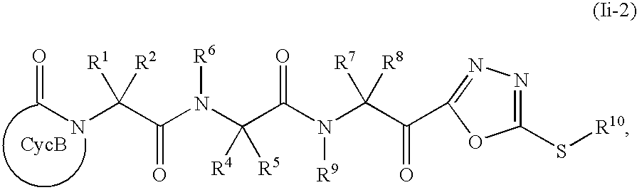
C1(S[R10])=NN=C(C(C(N(C(=O)C(N(C(C(NC=O)([R2])[R1])=O)[R6])([R5])[R4])[R9])([R8])[R7])=O)O1
